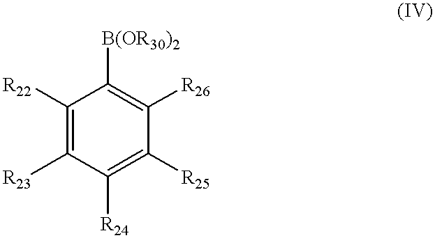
C1([R22])=C([R23])C([R24])=C([R25])C([R26])=C1[B(OR30)2]
